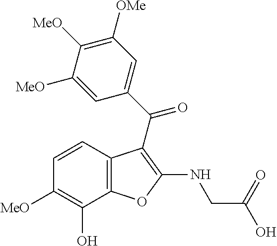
C12=C(C(O)=C([MeO])C=C1)OC(NCC(=O)O)=C2C(C1=CC([OMe])=C([MeO])C([MeO])=C1)=O
